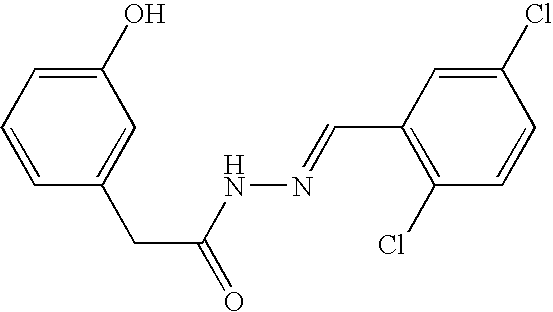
C1(O)=CC=CC(CC(=O)NN=CC2=C(Cl)C=CC(Cl)=C2)=C1
